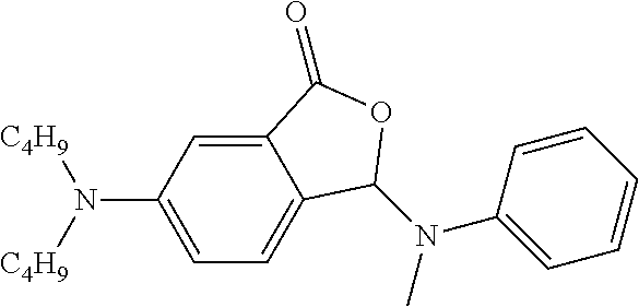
C1=C(N([C4H9])[C4H9])C=C2C(=C1)C(N(C1=CC=CC=C1)C)OC2=O
